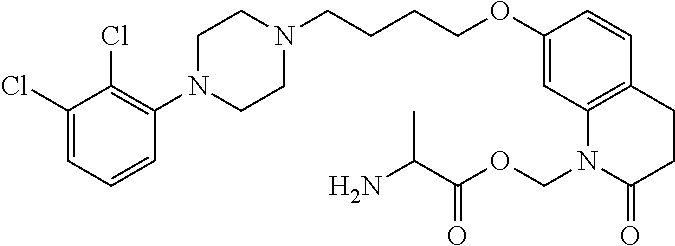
C1(Cl)=CC=CC(N2CCN(CCCCOC3=CC4=C(C=C3)CCC(=O)N4COC(C(N)C)=O)CC2)=C1Cl
